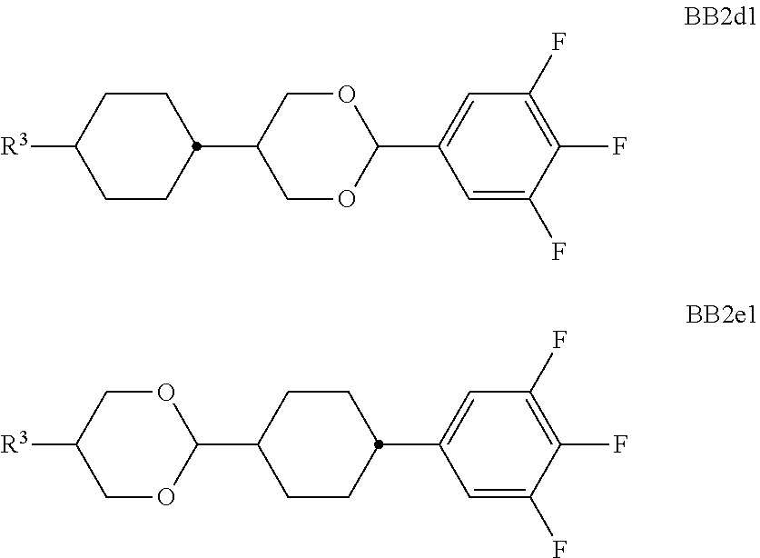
C1=C(F)C(F)=C(F)C=C1C1OCC(C2CCC([R3])CC2)CO1.C1=C(F)C(F)=C(F)C=C1C1CCC(C2OCC([R3])CO2)CC1
